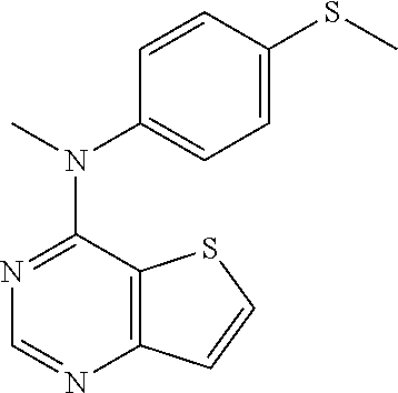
C12=C(C(N(C)C3=CC=C(SC)C=C3)=NC=N1)SC=C2
